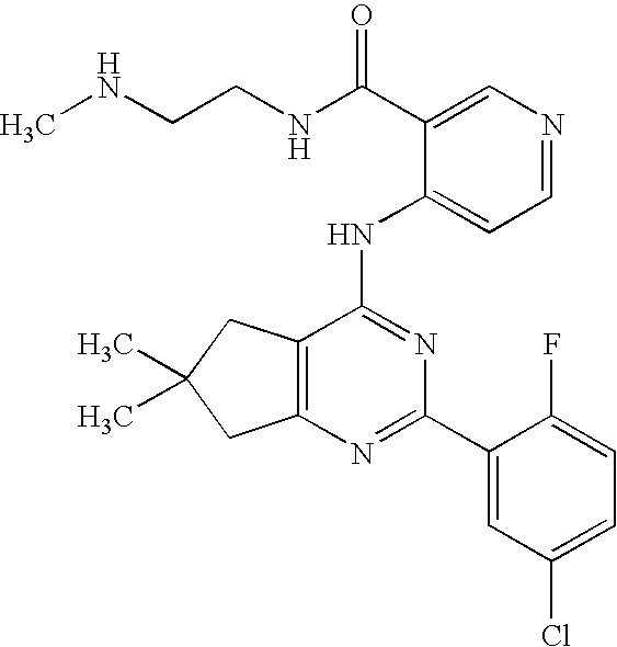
C12=C(CC(C)(C)C1)C(NC1=CC=NC=C1C(NCCNC)=O)=NC(C1=CC(Cl)=CC=C1F)=N2
